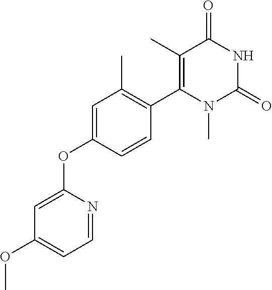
C1=C(OC2=CC(C)=C(C3=C(C)C(=O)NC(=O)N3C)C=C2)N=CC=C1OC
